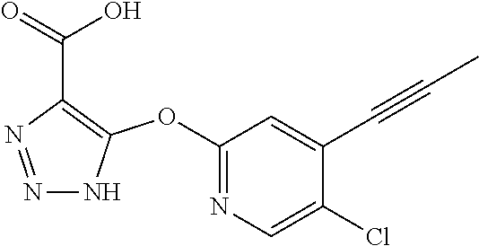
N1=NC(C(=O)O)=C(OC2=NC=C(Cl)C(C#CC)=C2)N1
